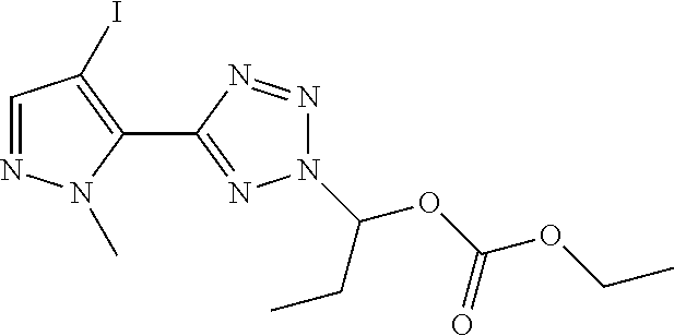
C1=NN(C)C(C2=NN(C(OC(OCC)=O)CC)N=N2)=C1I
